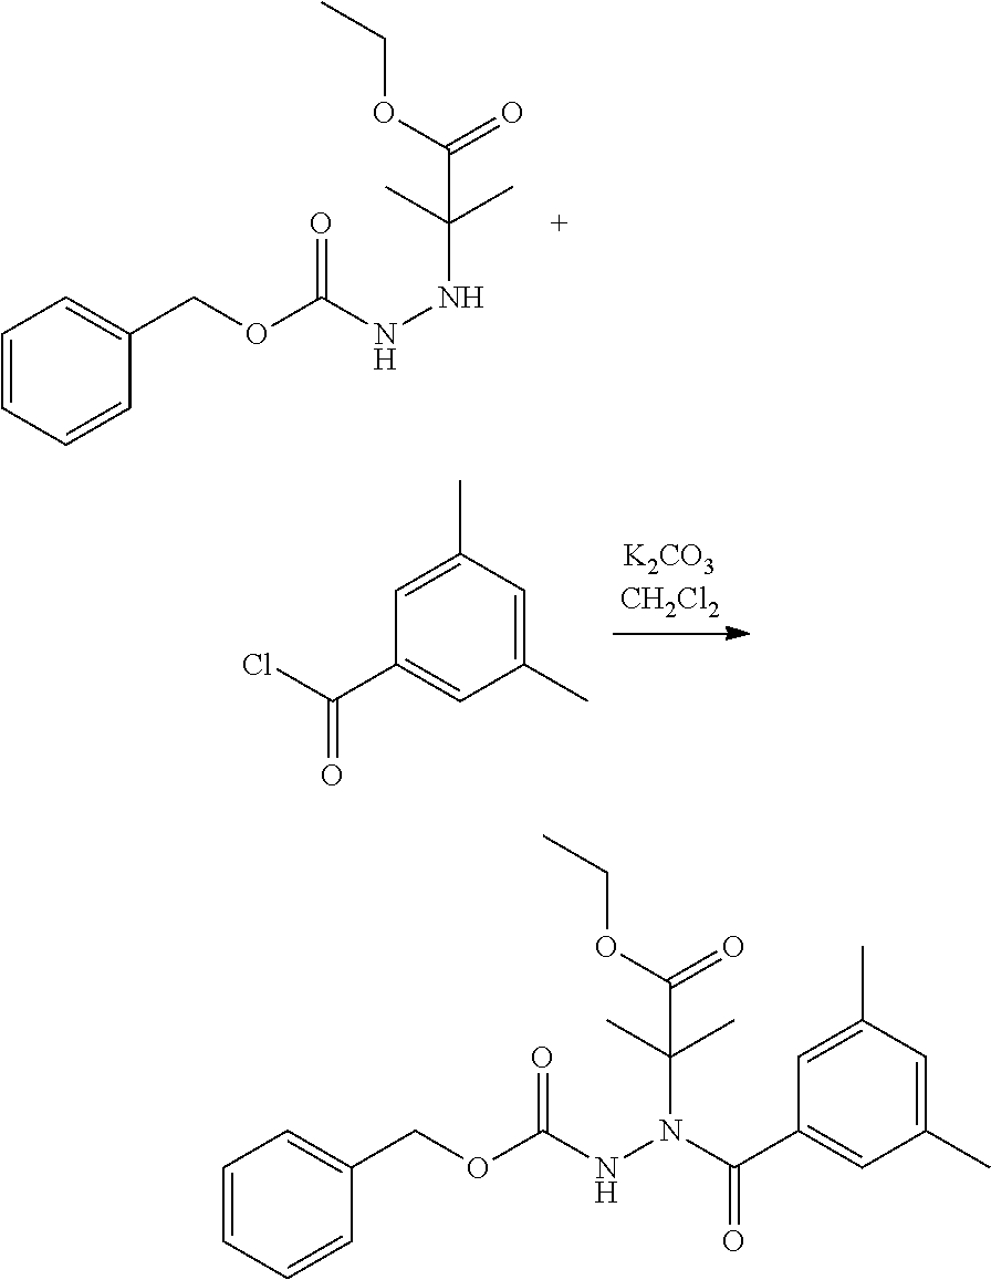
C1=CC=CC(COC(NNC(C)(C)C(OCC)=O)=O)=C1.C(=O)(Cl)C1=CC(C)=CC(C)=C1.C1=CC=CC(COC(NN(C(C)(C)C(OCC)=O)C(=O)C2=CC(C)=CC(C)=C2)=O)=C1
